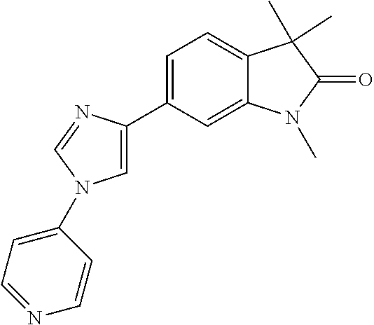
C1=C(C2=CC=C3C(=C2)N(C)C(=O)C3(C)C)N=CN1C1=CC=NC=C1
